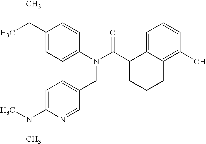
C1(C(C)C)=CC=C(N(C(C2CCCC3=C(O)C=CC=C23)=O)CC2=CC=C(N(C)C)N=C2)C=C1
